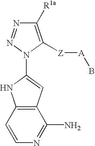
C1([R1a])=C([Z][A]B)N(C2=CC3=C(N2)C=CN=C3N)N=N1
